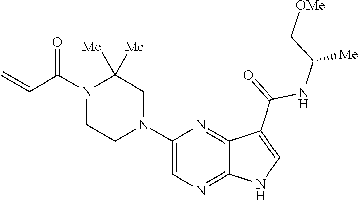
C1=C(N2CC([Me])([Me])N(C(C=C)=O)CC2)N=C2C(=N1)NC=C2C(=O)NC([Me])C[OMe]
